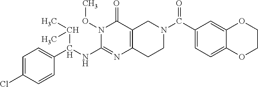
C1(C(N2CC3=C(CC2)N=C(NC(C2=CC=C(Cl)C=C2)C(C)C)N(OC)C3=O)=O)=CC=C2C(=C1)OCCO2
